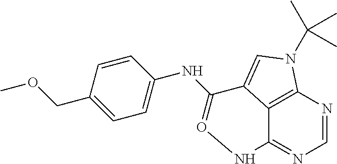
C12=C3N=CN=C1NO=C(NC1=CC=C(COC)C=C1)C2=CN3C(C)(C)C
